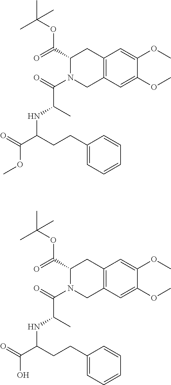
C1(OC)=CC2=C(C=C1OC)CN(C(=O)C(C)NC(CCC1=CC=CC=C1)C(=O)OC)C(C(=O)OC(C)(C)C)C2.C1(OC)=CC2=C(C=C1OC)CN(C(=O)C(C)NC(CCC1=CC=CC=C1)C(=O)O)C(C(=O)OC(C)(C)C)C2
